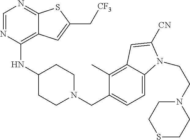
C1=NC(NC2CCN(CC3=CC=C4C(=C3C)C=C([CN])N4CCN3CCSCC3)CC2)=C2C(=N1)SC(C[CF3])=C2
